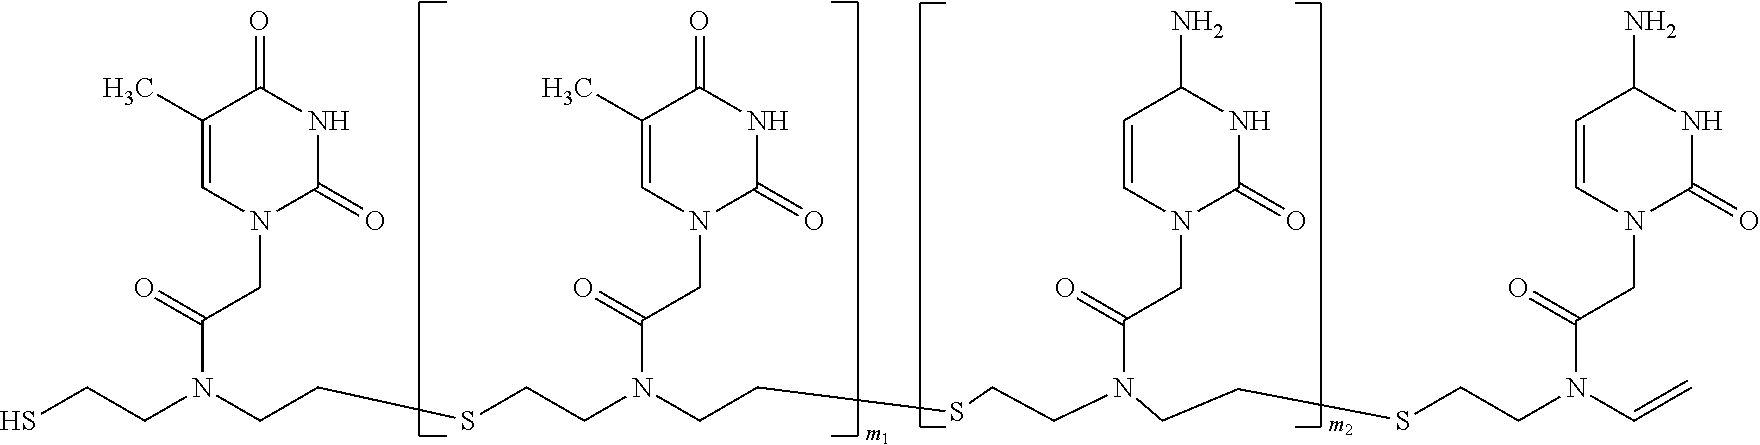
C1(C)=CN(CC(N(CCS)CCSCCN(CCSCCN(CCSCCN(C(CN2C(=O)NC(N)C=C2)=O)C=C)C(=O)CN2C(=O)NC(N)C=C2)C(CN2C(=O)NC(=O)C(C)=C2)=O)=O)C(=O)NC1=O
